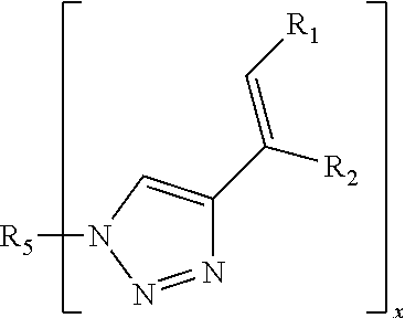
N1=NN([R5])C=C1C([R2])=C[R1]
